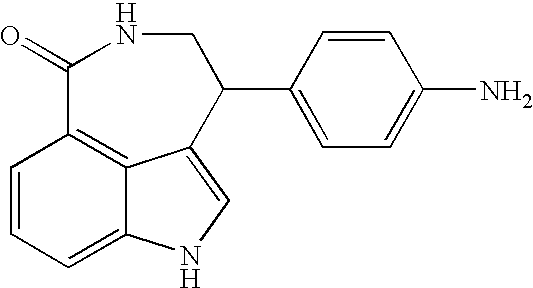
C1=CC=C2C3=C1C(=O)NCC(C1=CC=C(N)C=C1)C3=CN2
